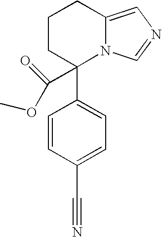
C1CC(C2=CC=C(C#N)C=C2)(C(=O)OC)N2C(=CN=C2)C1
